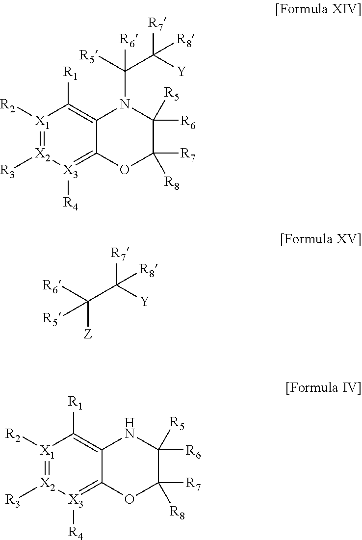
[X1]1([R2])=[X2]([R3])[X3]([R4])=C2C(=C1[R1])N(C([R5])(C([Y])([R7])[R8])[R6])C([R5])([R6])C([R7])([R8])O2.[R6]C(C([Y])([R7])[R8])([Z])[R5].[X1]1([R2])=[X2]([R3])[X3]([R4])=C2C(=C1[R1])NC([R5])([R6])C([R7])([R8])O2
